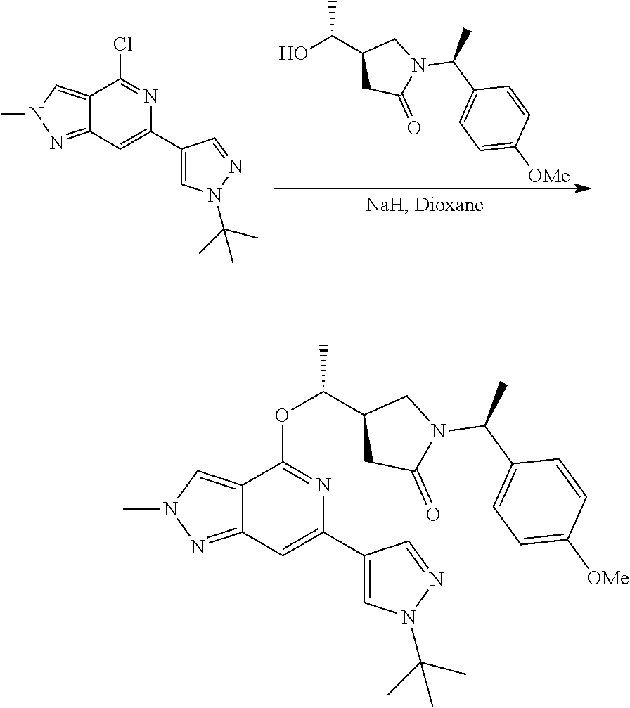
C1(C2=CC3=NN(C)C=C3C(Cl)=N2)=CN(C(C)(C)C)N=C1.OC(C1CC(=O)N(C(C2=CC=C([OMe])C=C2)C)C1)C.C1(C2=CC3=NN(C)C=C3C(OC(C3CC(=O)N(C(C4=CC=C([OMe])C=C4)C)C3)C)=N2)=CN(C(C)(C)C)N=C1
